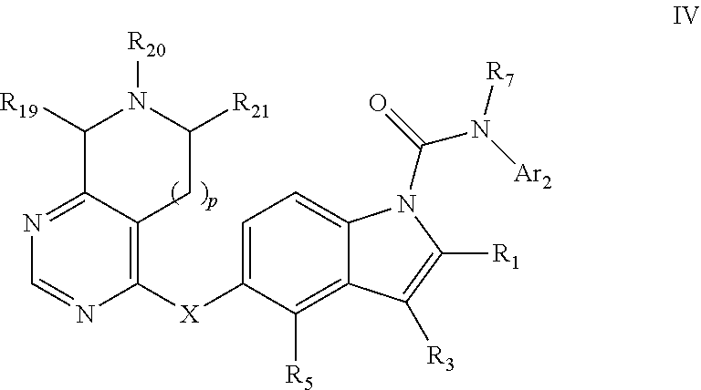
C1([X]C2=CC=C3C(=C2[R5])C([R3])=C([R1])N3C(N([R7])[Ar2])=O)=C2C(=NC=N1)C([R19])N([R20])C([R21])C2
